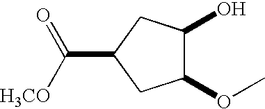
C1(OC)C(O)CC(C([H3CO])=O)C1
